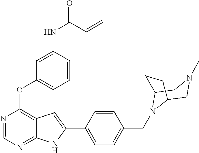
N1=CN=C2C(=C1OC1=CC=CC(NC(=O)C=C)=C1)C=C(C1=CC=C(CN3C4CN(C)CC3CC4)C=C1)N2
